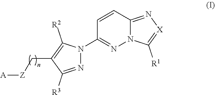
C1=CC2=N[X]=C([R1])N2N=C1N1N=C([R3])C(C[Z][A])=C1[R2]
